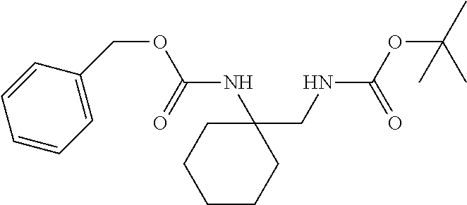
C1CCC(NC(OCC2=CC=CC=C2)=O)(CNC(OC(C)(C)C)=O)CC1
